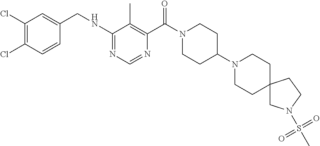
C1(NCC2=CC(Cl)=C(Cl)C=C2)=NC=NC(C(N2CCC(N3CCC4(CC3)CN(S(C)(=O)=O)CC4)CC2)=O)=C1C
